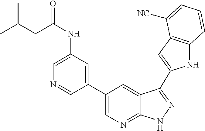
C1(C2=CN=C3C(=C2)C(C2=CC4=C(N2)C=CC=C4[NC])=NN3)=CC(NC(=O)CC(C)C)=CN=C1
